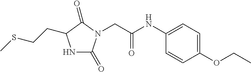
N1C(=O)N(CC(NC2=CC=C(OCC)C=C2)=O)C(=O)C1CCSC
